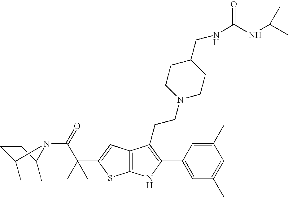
C12=C(C=C(C(C(=O)N3C4CCC3CC4)(C)C)S1)C(CCN1CCC(CNC(NC(C)C)=O)CC1)=C(C1=CC(C)=CC(C)=C1)N2
